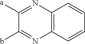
C1([a])=NC2=C(N=C1b)C=CC=C2
